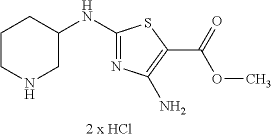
C1(NC2CCCNC2)=NC(N)=C(C(=O)OC)S1
